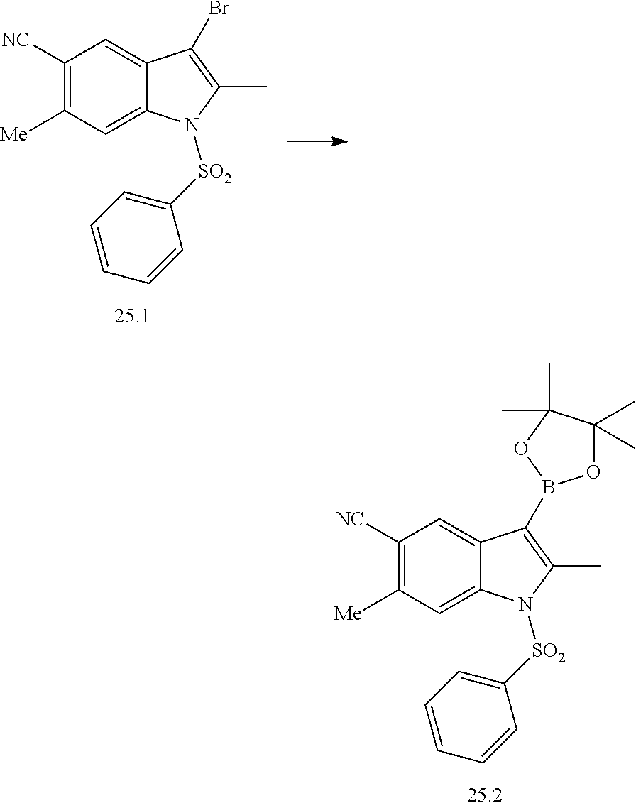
C1([NC])=C([Me])C=C2C(=C1)C(Br)=C(C)N2[SO2]C1=CC=CC=C1.C1([NC])=C([Me])C=C2C(=C1)C(B1OC(C)(C)C(C)(C)O1)=C(C)N2[SO2]C1=CC=CC=C1
